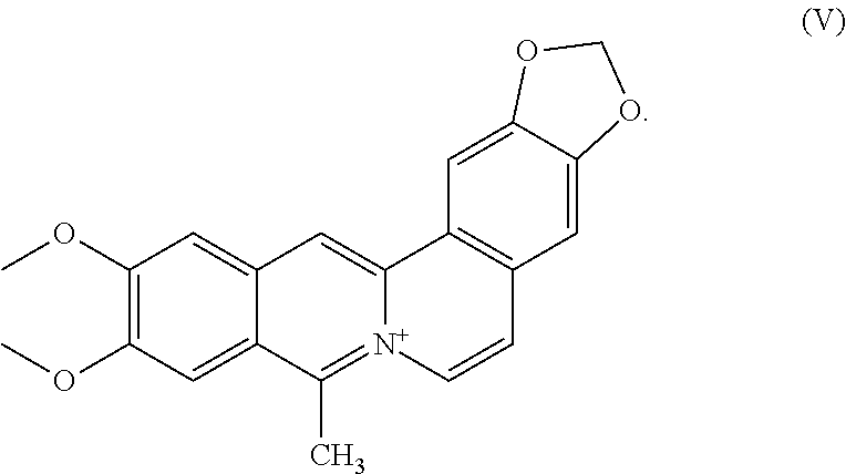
C1(OC)=C(OC)C=C2C(=C1)C=C1[N+](=C2C)C=CC2=C1C=C1C(=C2)OCO1
